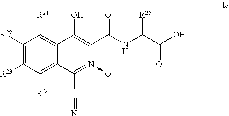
C1([R22])=C([R23])C([R24])=C2C(=C1[R21])C(O)=C(C(NC(C(O)=O)[R25])=O)N(->O)=C2C#N
